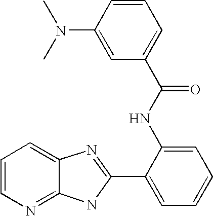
C12=NC=CC=C1N=C(C1=CC=CC=C1NC(=O)C1=CC=CC(N(C)C)=C1)N2
